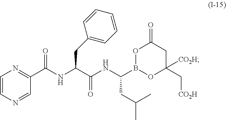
C1=CN=CC(C(NC(C(NC(B2OC(=O)CC(C[CO2H])([CO2H])O2)CC(C)C)=O)CC2=CC=CC=C2)=O)=N1
